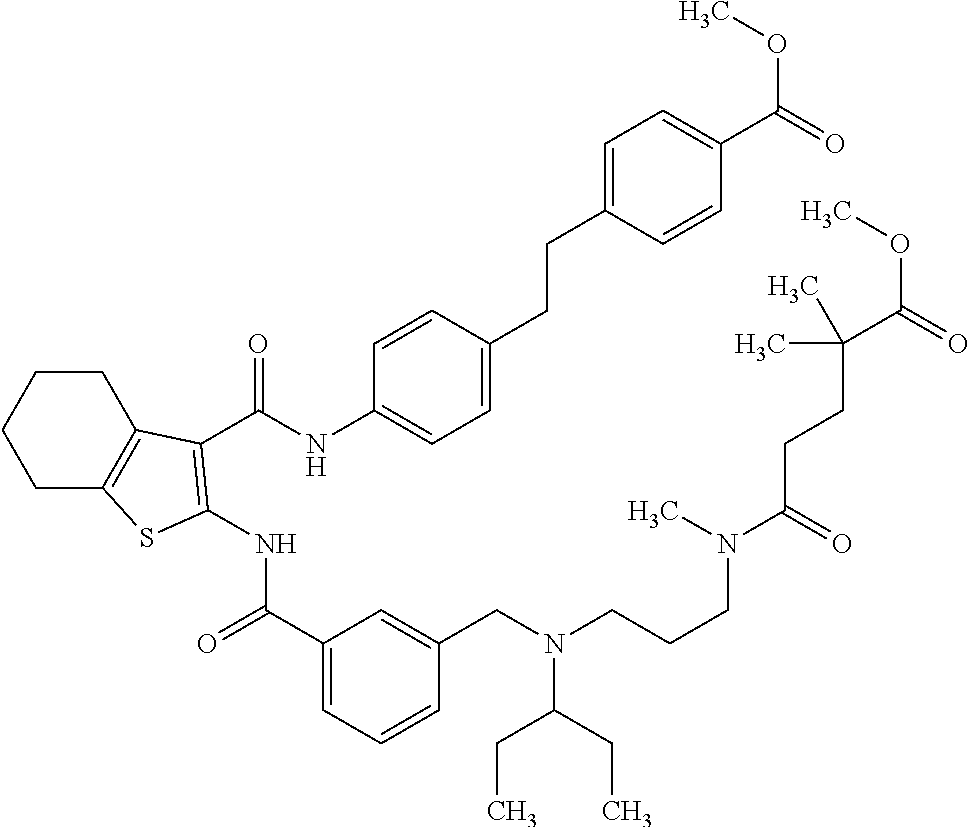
C1(C(=O)NC2=C(C(NC3=CC=C(CCC4=CC=C(C(=O)OC)C=C4)C=C3)=O)C3=C(CCCC3)S2)=CC=CC(CN(CCCN(C(=O)CCC(C(OC)=O)(C)C)C)C(CC)CC)=C1
